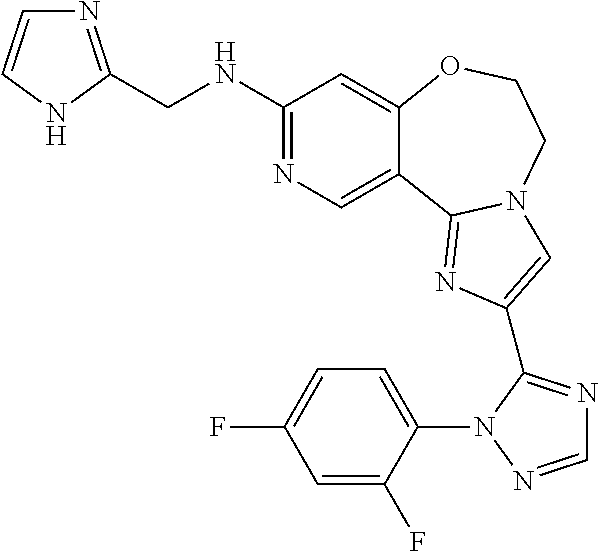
C1(NCC2=NC=CN2)=NC=C2C(=C1)OCCN1C2=NC(C2=NC=NN2C2=CC=C(F)C=C2F)=C1
